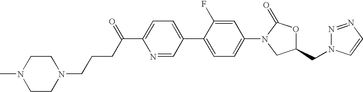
CN1CCN(CCCC(C2=CC=C(C3=CC=C(N4CC(CN5N=NC=C5)OC4=O)C=C3F)C=N2)=O)CC1
